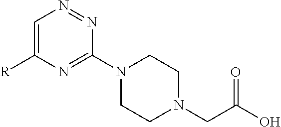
C1=C([R])N=C(N2CCN(CC(O)=O)CC2)N=N1
